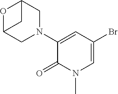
O1C2CN(C3=CC(Br)=CN(C)C3=O)CC1C2
